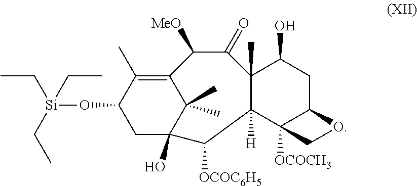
O(C1CC2(O)C(C)(C)C(=C1C)C([MeO])C(=O)C1(C)C([H])(C3([OCOCH3])C(CC1O)OC3)C2[OCOC6H5])[Si](CC)(CC)CC
